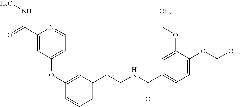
C1(OC2=CC(CCNC(=O)C3=CC=C(OCC)C(OCC)=C3)=CC=C2)=CC=NC(C(NC)=O)=C1
